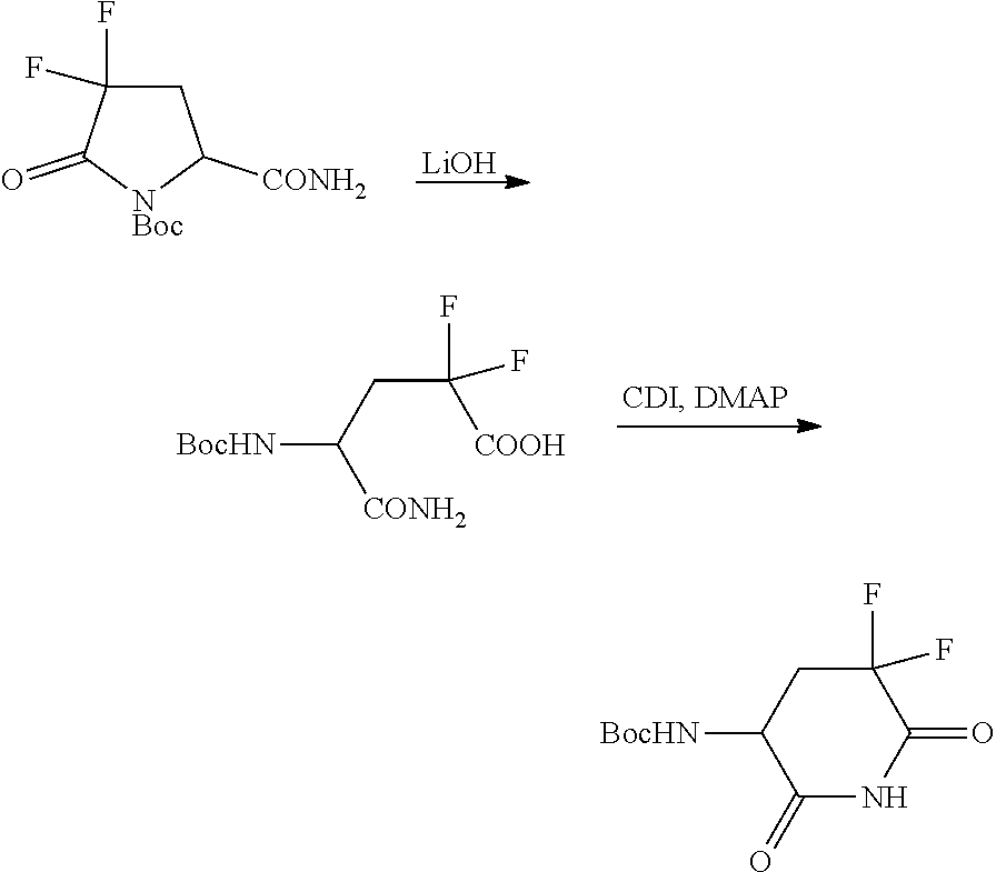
[LiOH].C1C(F)(F)C(=O)[NBoc]C1[CONH2].[CONH2]C(CC([COOH])(F)F)[BocHN].C1(=O)C([BocHN])CC(F)(F)C(=O)N1
